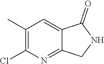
C1(C)=C(Cl)N=C2C(=C1)C(=O)NC2
